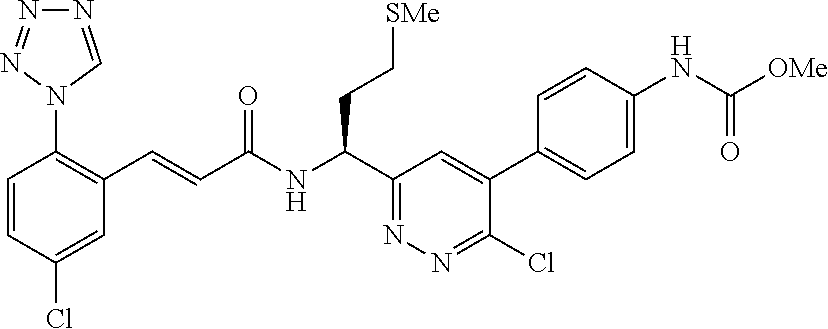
C1=C(Cl)C=CC(N2C=NN=N2)=C1C=CC(NC(C1=NN=C(Cl)C(C2=CC=C(NC([OMe])=O)C=C2)=C1)CC[SMe])=O
